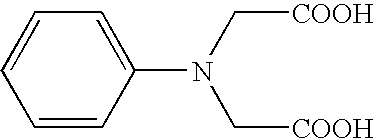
C1=CC(N(C[COOH])C[COOH])=CC=C1
